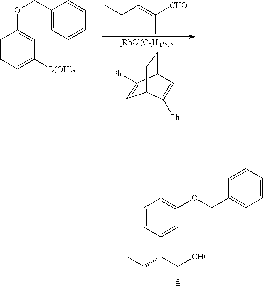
C(C=C([CHO])C)C.[[RhCl(C2H4)2]2].C1=C([Ph])C2CCC1C([Ph])=C2.C1=CC=C([B(OH)2])C=C1OCC1=CC=CC=C1.C(C(C([CHO])C)C1=CC(OCC2=CC=CC=C2)=CC=C1)C
